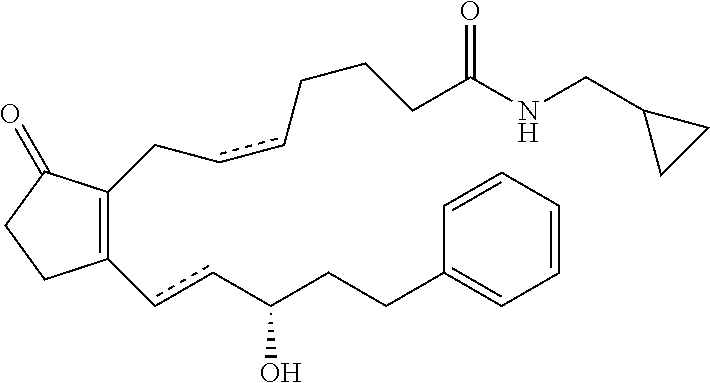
C1(=O)CCC(ccC(CCC2=CC=CC=C2)O)=C1CccCCCC(NCC1CC1)=O
